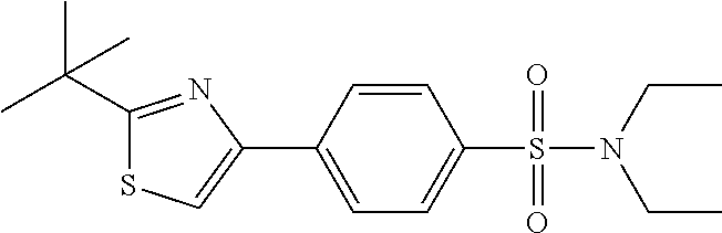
C1=CC(C2=CSC(C(C)(C)C)=N2)=CC=C1S(=O)(N(CC)CC)=O
